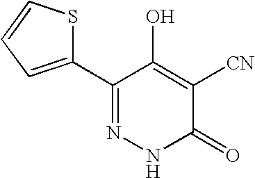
C1(C2=CC=CS2)=NNC(=O)C([CN])=C1O
